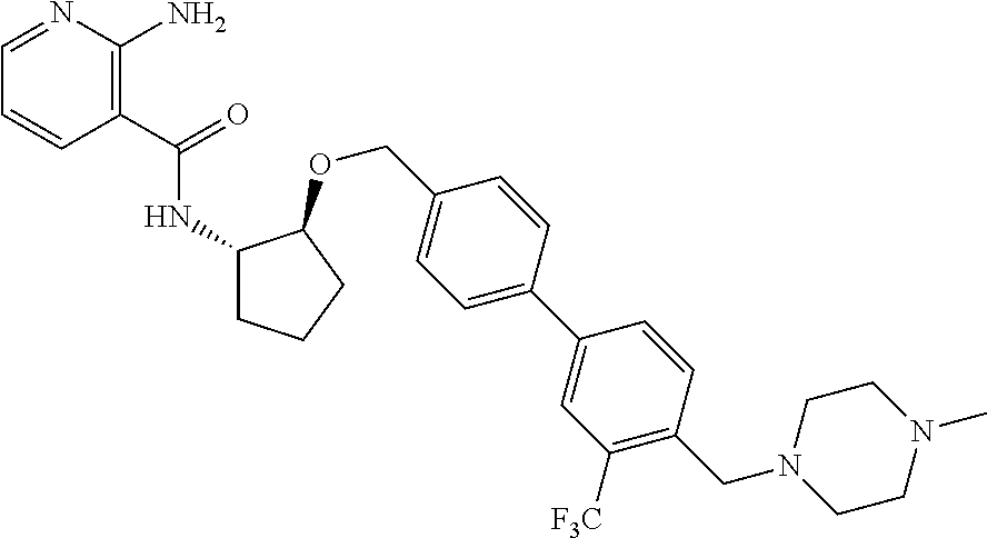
C1(C(=O)NC2CCCC2OCC2=CC=C(C3=CC([F3C])=C(CN4CCN(C)CC4)C=C3)C=C2)=C(N)N=CC=C1
